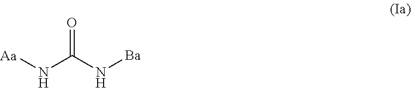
O=C(N[Ba])N[Aa]
